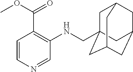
C1=CN=CC(NCC23CC4CC(CC(C2)C4)C3)=C1C(OC)=O
